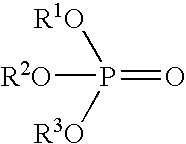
P(=O)([R2O])([R1O])[R3O]
